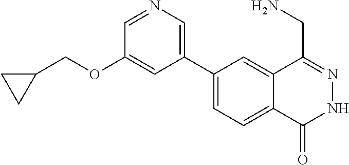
C1(C2=CN=CC(OCC3CC3)=C2)=CC=C2C(=C1)C(CN)=NNC2=O
